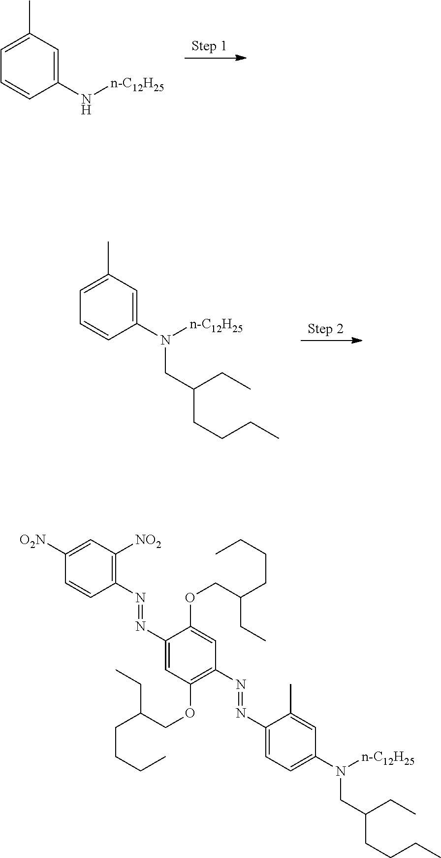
C1(C)=CC=CC(N[n-C12H25])=C1.C1(C)=CC=CC(N(CC(CCCC)CC)[n-C12H25])=C1.C1(C)=CC(N(CC(CCCC)CC)[n-C12H25])=CC=C1N=NC1=C(OCC(CC)CCCC)C=C(N=NC2=C([NO2])C=C([O2N])C=C2)C(OCC(CC)CCCC)=C1
